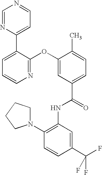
N1=C(OC2=CC(C(=O)NC3=C(N4CCCC4)C=CC(C(F)(F)F)=C3)=CC=C2C)C(C2=CC=NC=N2)=CC=C1
